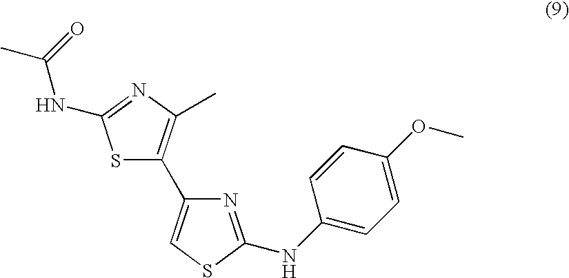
S1C(C2=CSC(NC3=CC=C(OC)C=C3)=N2)=C(C)N=C1NC(C)=O
